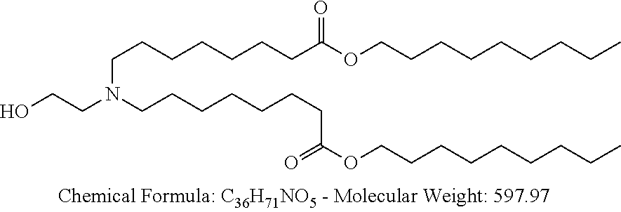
C(CCCCCCC(OCCCCCCCCC)=O)N(CCO)CCCCCCCC(=O)OCCCCCCCCC
